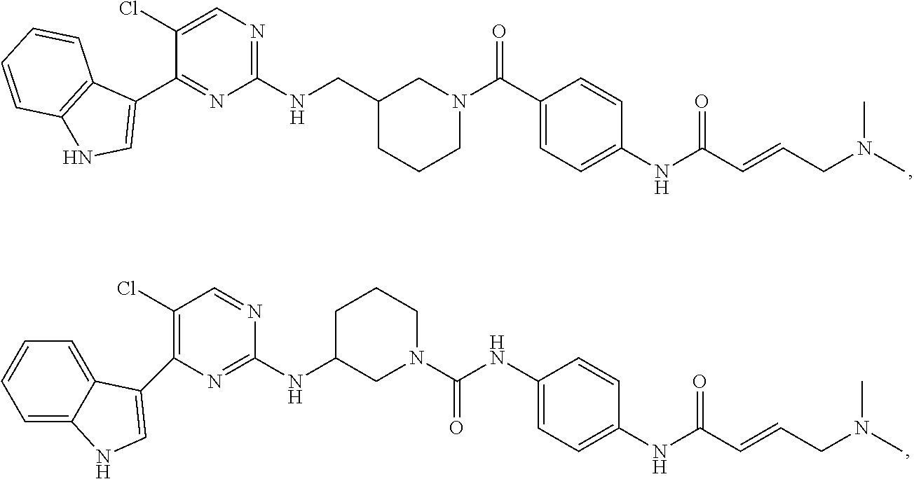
C1(NCC2CCCN(C(C3=CC=C(NC(C=CCN(C)C)=O)C=C3)=O)C2)=NC=C(Cl)C(C2=CNC3=C2C=CC=C3)=N1.C1(NC(N2CCCC(NC3=NC(C4=CNC5=CC=CC=C54)=C(Cl)C=N3)C2)=O)=CC=C(NC(C=CCN(C)C)=O)C=C1
